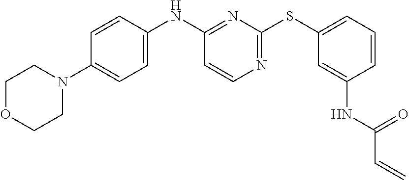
C1=CC(NC2=NC(SC3=CC=CC(NC(C=C)=O)=C3)=NC=C2)=CC=C1N1CCOCC1
